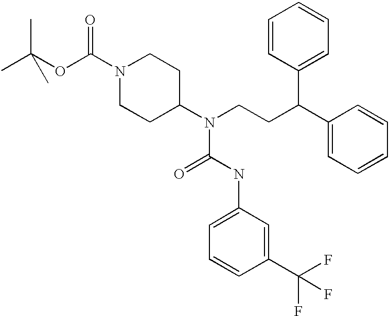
N1(C(OC(C)(C)C)=O)CCC(N(CCC(C2=CC=CC=C2)C2=CC=CC=C2)C(NC2=CC=CC(C(F)(F)F)=C2)=O)CC1
